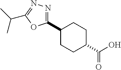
C1(C2CCC(C(O)=O)CC2)=NN=C(C(C)C)O1
